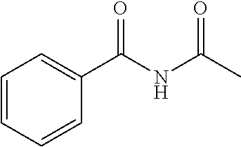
N(C(C)=O)C(C1=CC=CC=C1)=O
